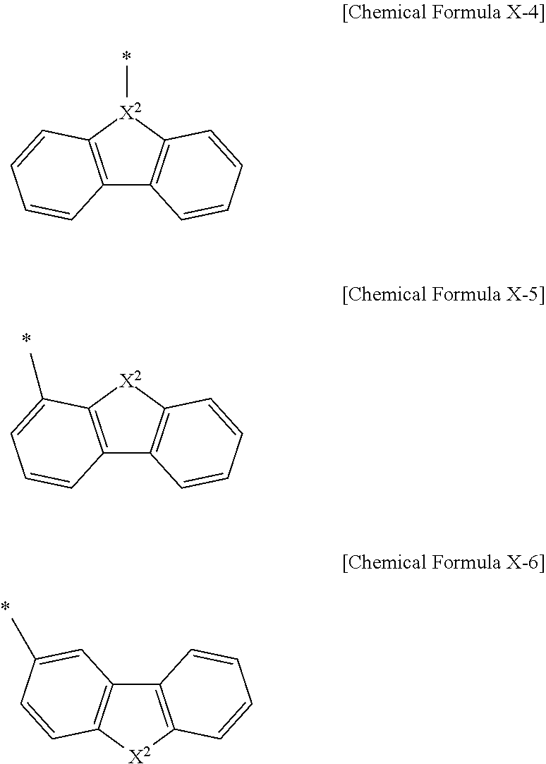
C12=C([X2](C)C3=C1C=CC=C3)C=CC=C2.C12=C([X2]C3=C1C=CC=C3)C(C)=CC=C2.CC1=CC2=C([X2]C3=C2C=CC=C3)C=C1
